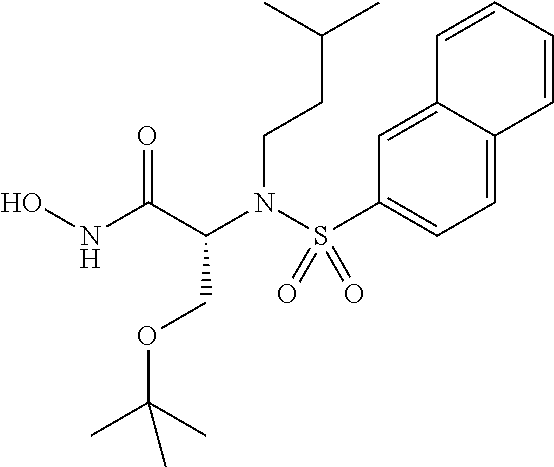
N(C(C(N(S(C1=CC=C2C(=C1)C=CC=C2)(=O)=O)CCC(C)C)COC(C)(C)C)=O)O
